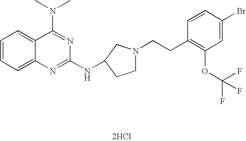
[2HCl].C1=CC=C2C(=C1)C(N(C)C)=NC(NC1CN(CCC3=C(OC(F)(F)F)C=C(Br)C=C3)CC1)=N2
